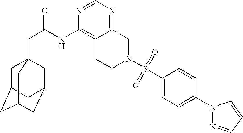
C1C2CC3CC(CC1(CC(=O)NC1=C4C(=NC=N1)CN(S(C1=CC=C(N5N=CC=C5)C=C1)(=O)=O)CC4)C3)C2
